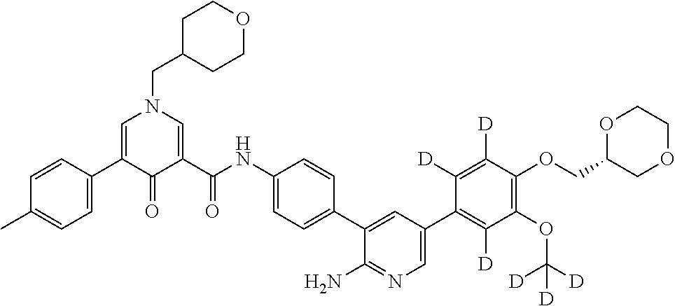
C1=C(C2=CC=C(C)C=C2)C(=O)C(C(NC2=CC=C(C3=CC(C4=C([D])C(OC([D])([D])[D])=C(OCC5COCCO5)C([D])=C4[D])=CN=C3N)C=C2)=O)=CN1CC1CCOCC1
